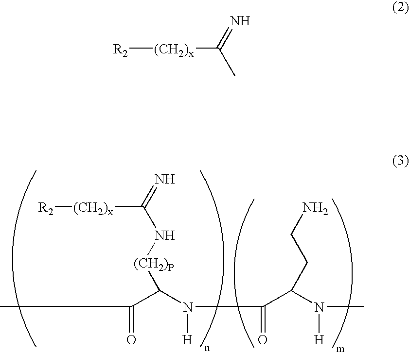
C(=O)(C(N([H])C(=O)C(N([H])C)CCN)[(CH2)P]NC(=N)[(CH2)x][R2])C.[R2][(CH2)x]C(=N)C
